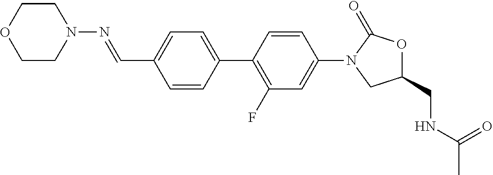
C1(CNC(C)=O)OC(=O)N(C2=CC(F)=C(C3=CC=C(C=NN4CCOCC4)C=C3)C=C2)C1
